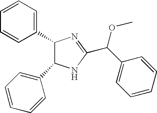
C1(C2C(C3=CC=CC=C3)NC(C(C3=CC=CC=C3)OC)=N2)=CC=CC=C1
